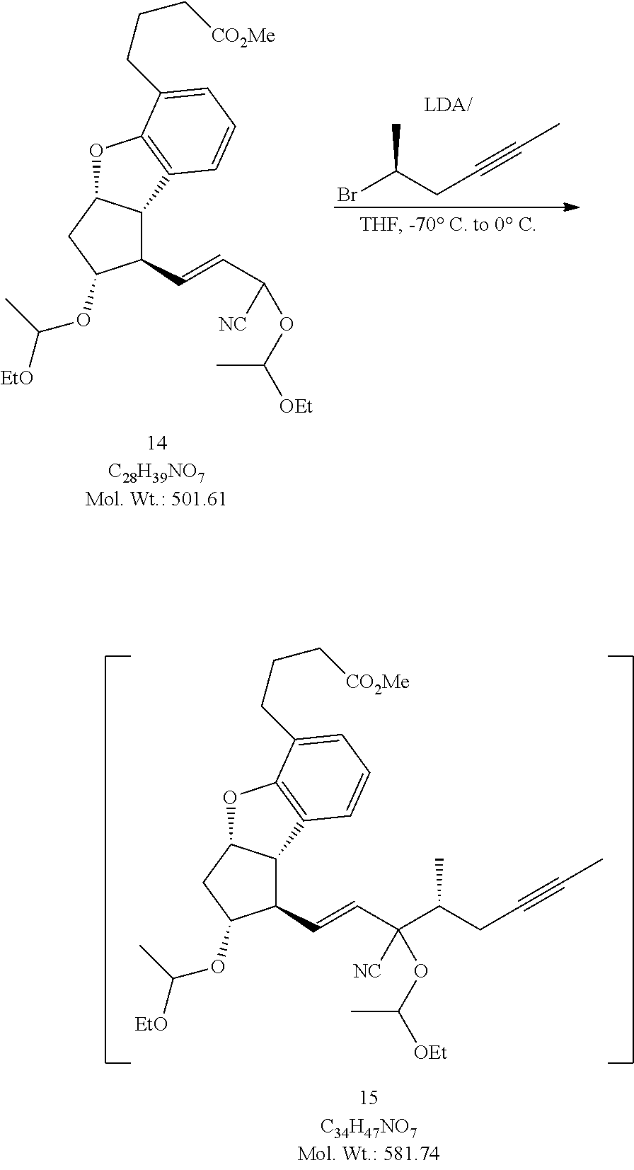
C1(C=CC(OC([OEt])C)[NC])C2C(CC1OC(C)[EtO])OC1=C2C=CC=C1CCC[CO2Me].BrC(CC#CC)C.C1(C=CC(OC([OEt])C)([NC])C(CC#CC)C)C2C(CC1OC(C)[EtO])OC1=C2C=CC=C1CCC[CO2Me]
